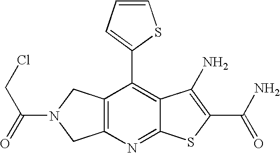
C12=C(N=C3C(=C1C1=CC=CS1)C(N)=C(C(N)=O)S3)CN(C(=O)CCl)C2
